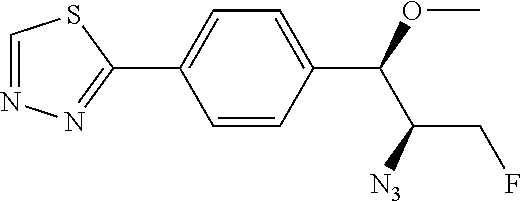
C1(C(C(CF)[N3])OC)=CC=C(C2=NN=CS2)C=C1
